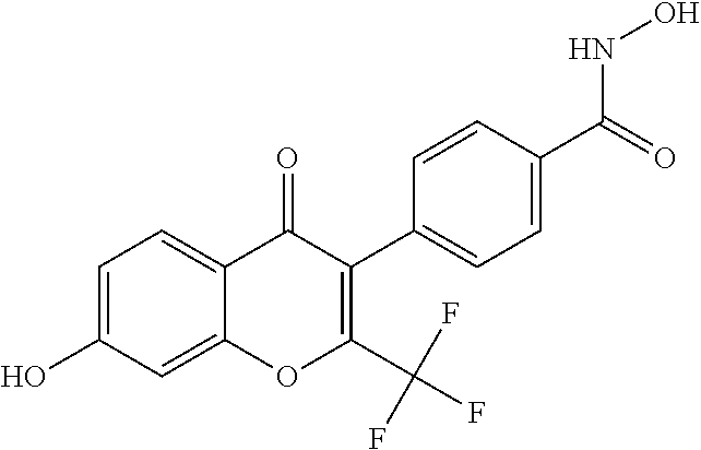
C1=C(O)C=C2C(=C1)C(=O)C(C1=CC=C(C(=O)NO)C=C1)=C(C(F)(F)F)O2
